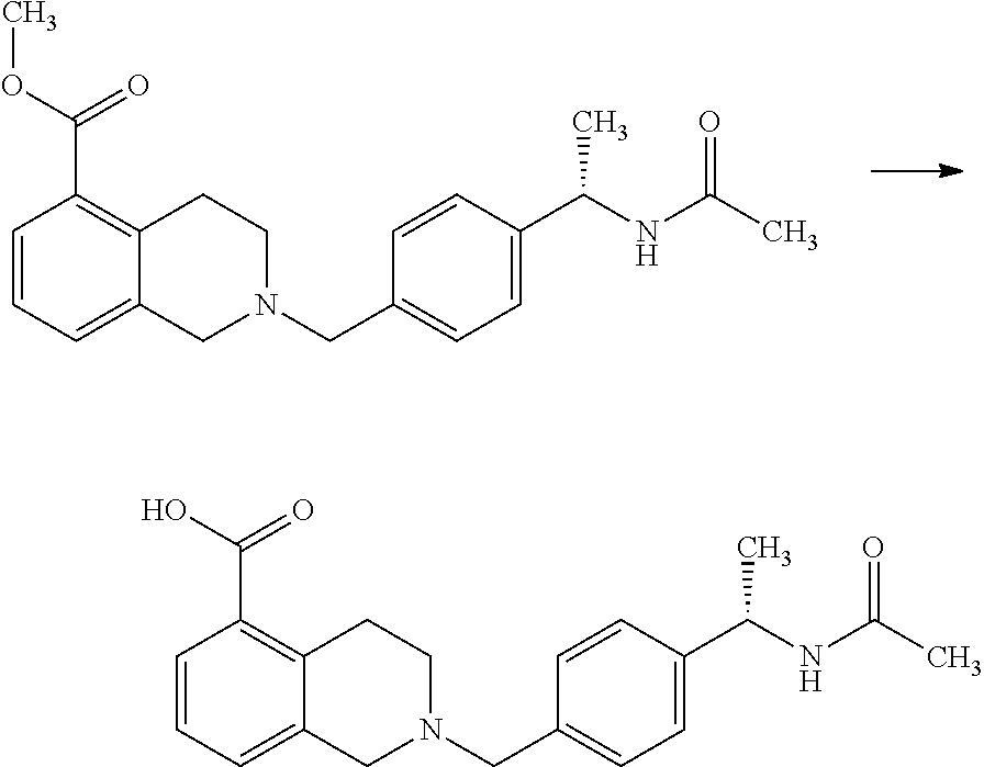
C1=CC=C2C(=C1C(OC)=O)CCN(CC1=CC=C(C(NC(C)=O)C)C=C1)C2.C1=CC=C2C(=C1C(O)=O)CCN(CC1=CC=C(C(NC(C)=O)C)C=C1)C2
